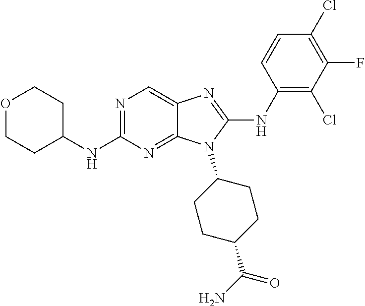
N1=C(NC2CCOCC2)N=C2C(=C1)N=C(NC1=C(Cl)C(F)=C(Cl)C=C1)N2C1CCC(C(N)=O)CC1
